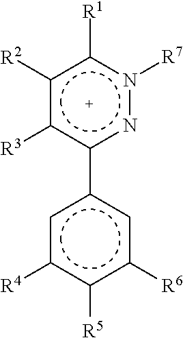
c1([R1])c([R2])c([R3])c(-c2cc([R4])c([R5])c([R6])c2)nn1[R7]
